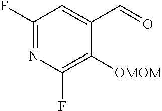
C1(F)=NC(F)=C([OMOM])C(C=O)=C1
